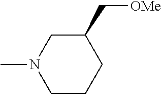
C1(C[OMe])CN(C)CCC1
